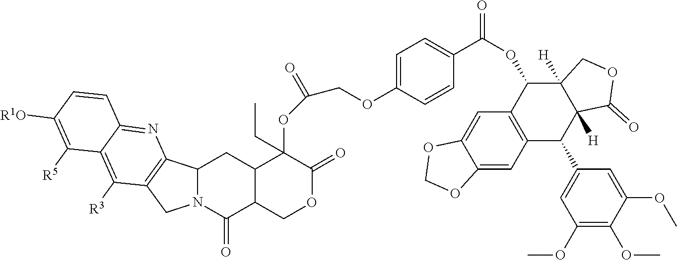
C12N(C(=O)C3C(C1)C(OC(COC1=CC=C(C(OC4C5=C(C(C6=CC(OC)=C(OC)C(OC)=C6)C6([H])C4([H])COC6=O)C=C4C(=C5)OCO4)=O)C=C1)=O)(CC)C(=O)OC3)CC1=C2N=C2C(=C1[R3])C([R5])=C([R1O])C=C2
